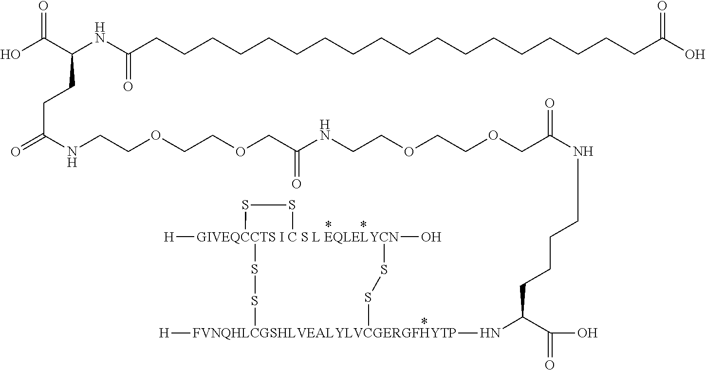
C(CCC(C(O)=O)N[FVNQHLCGSHLVEALYLVCGERGFHYTP]1([H])SS[GIVEQCCTS I C S L EQLELYCN]2([H])(O)(SS1)SS2)CNC(=O)COCCOCCNC(COCCOCCNC(=O)CCC(C(O)=O)NC(CCCCCCCCCCCCCCCCCCC(O)=O)=O)=O
